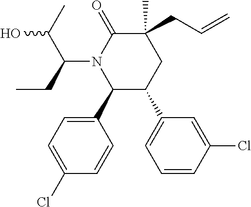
C1(C2=CC=C(Cl)C=C2)C(C2=CC=CC(Cl)=C2)CC(C)(CC=C)C(=O)N1C(CC)C(C)O
